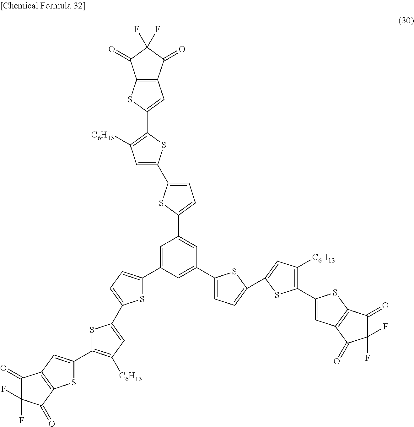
C12=C(C(=O)C(F)(F)C1=O)C=C(C1=C([C6H13])C=C(C3=CC=C(C4=CC(C5=CC=C(C6=CC([C6H13])=C(C7=CC8=C(S7)C(=O)C(F)(F)C8=O)S6)S5)=CC(C5=CC=C(C6=CC([C6H13])=C(C7=CC8=C(S7)C(=O)C(F)(F)C8=O)S6)S5)=C4)S3)S1)S2
